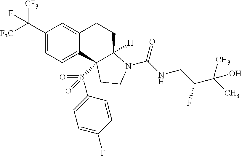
C1(C([F3C])([CF3])F)=CC=C2C(=C1)CCC1([H])C2(S(C2=CC=C(F)C=C2)(=O)=O)CCN1C(NCC(C(C)(C)O)F)=O
